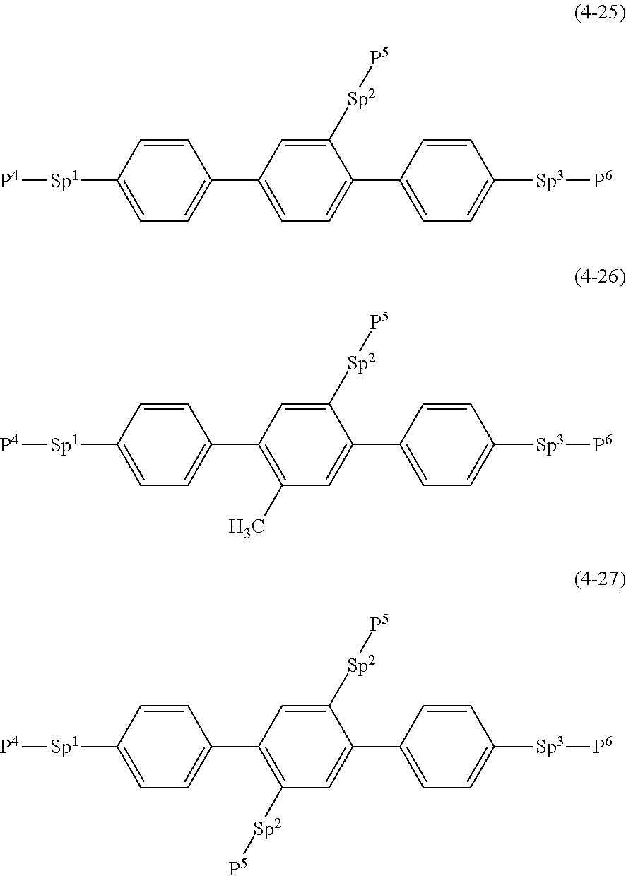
C1=CC([Sp1][P4])=CC=C1C1=CC=C(C2=CC=C([Sp3][P6])C=C2)C([Sp2][P5])=C1.C1=CC([Sp1][P4])=CC=C1C1=C(C)C=C(C2=CC=C([Sp3][P6])C=C2)C([Sp2][P5])=C1.C1=CC([Sp1][P4])=CC=C1C1=C([Sp2][P5])C=C(C2=CC=C([Sp3][P6])C=C2)C([Sp2][P5])=C1
